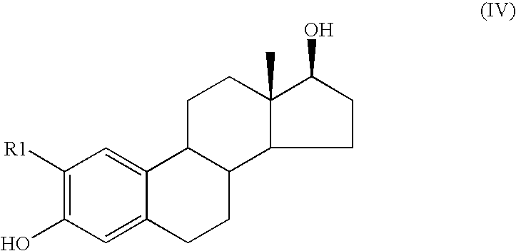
C12C(C)(C(O)CC1)CCC1C2CCC2=CC(O)=C([R1])C=C12
